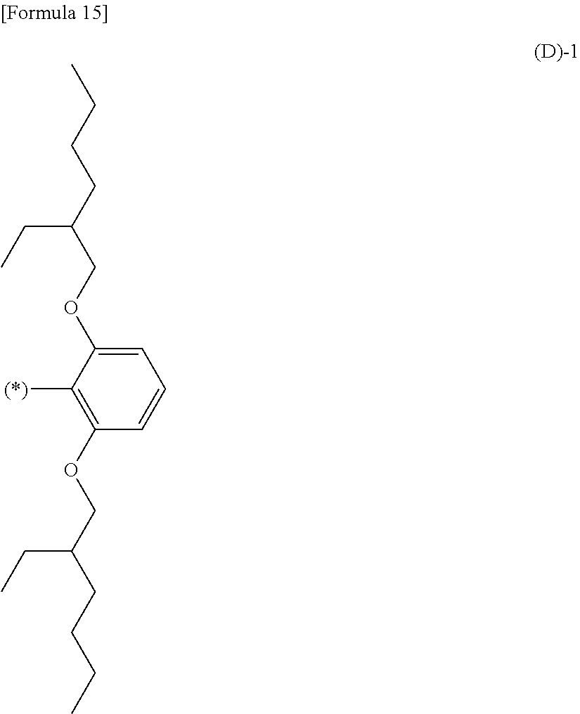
CCCCC(COC1=CC=CC(OCC(CC)CCCC)=C1[(*)])CC
